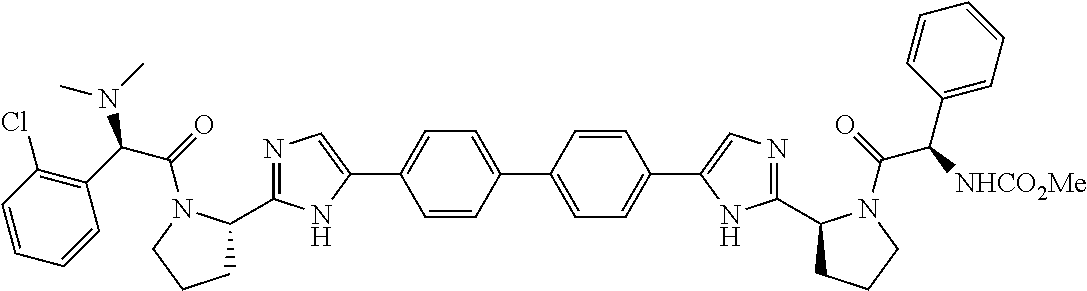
C1=CC(C2=CN=C(C3CCCN3C(=O)C(C3=C(Cl)C=CC=C3)N(C)C)N2)=CC=C1C1=CC=C(C2=CN=C(C3CCCN3C(=O)C(C3=CC=CC=C3)[NHCO2Me])N2)C=C1
